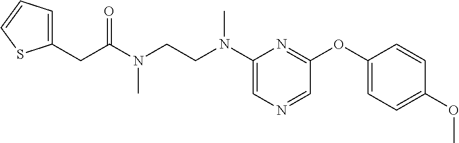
C1=NC=C(N(CCN(C(CC2=CC=CS2)=O)C)C)N=C1OC1=CC=C(OC)C=C1
